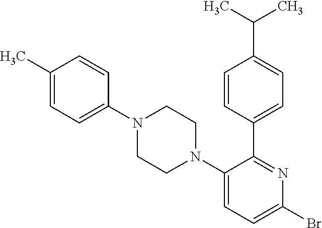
C1(C)=CC=C(N2CCN(C3=CC=C(Br)N=C3C3=CC=C(C(C)C)C=C3)CC2)C=C1
